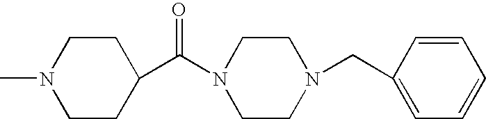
C1CC(C(N2CCN(CC3=CC=CC=C3)CC2)=O)CCN1C
